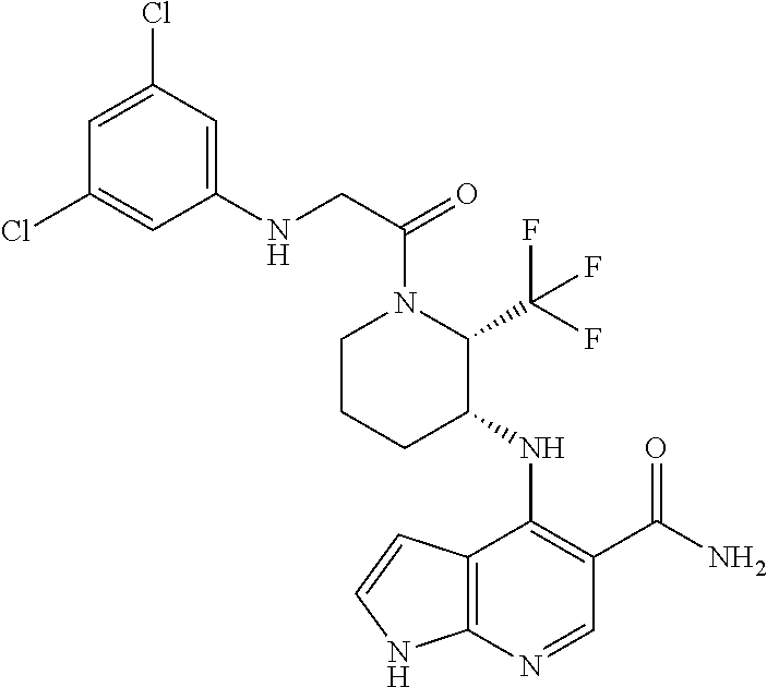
C12=C(N=CC(C(N)=O)=C1NC1C(C(F)(F)F)N(C(CNC3=CC(Cl)=CC(Cl)=C3)=O)CCC1)NC=C2
